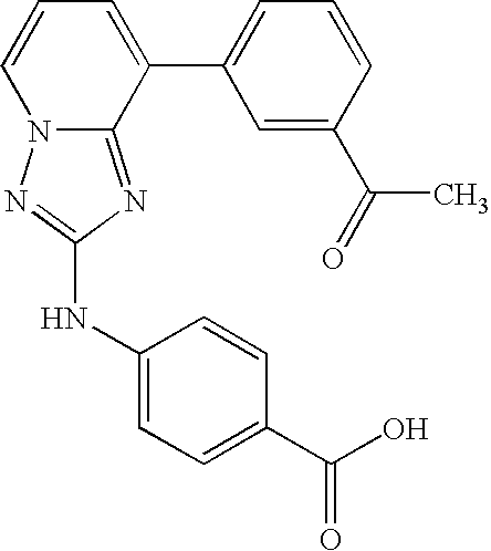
C1=CC=C(C2=CC=CC(C(=O)C)=C2)C2=NC(NC3=CC=C(C(O)=O)C=C3)=NN12
